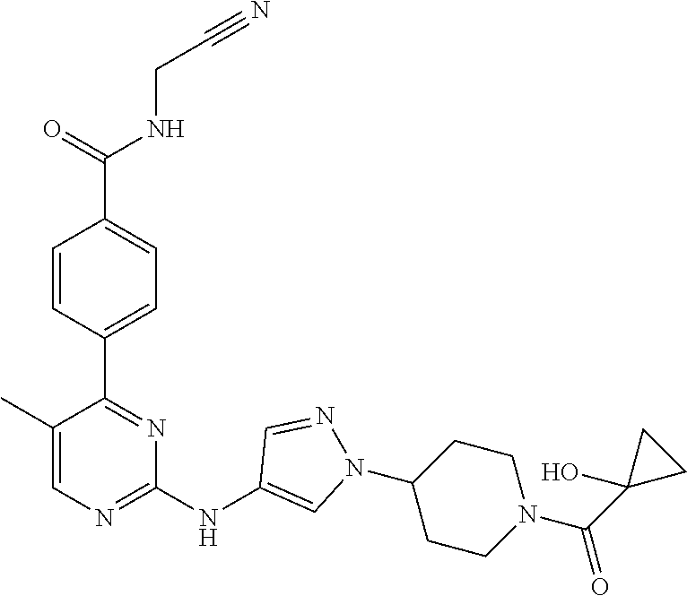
C(CNC(C1=CC=C(C2=NC(NC3=CN(C4CCN(C(C5(O)CC5)=O)CC4)N=C3)=NC=C2C)C=C1)=O)#N
